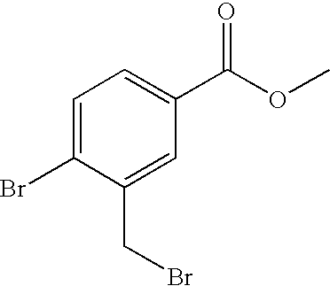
C1=C(Br)C(CBr)=CC(C(OC)=O)=C1
